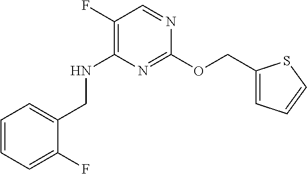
C1(F)=C(NCC2=CC=CC=C2F)N=C(OCC2=CC=CS2)N=C1
